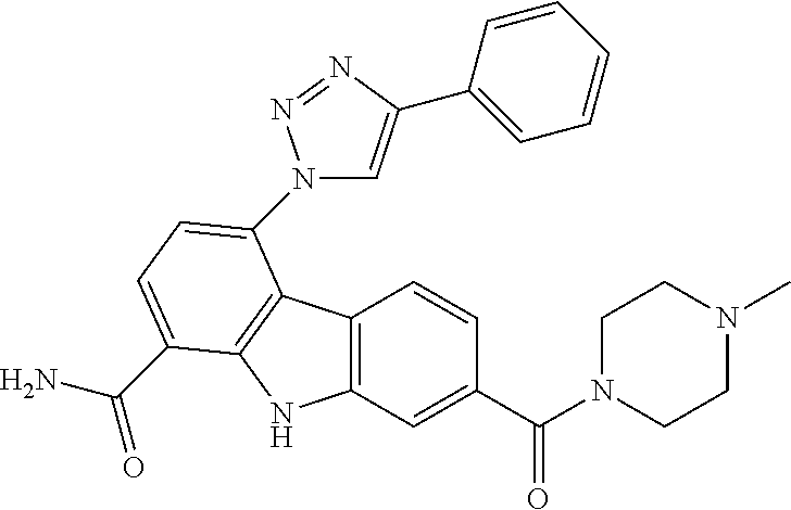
C12=C(C=C(C(N3CCN(C)CC3)=O)C=C1)NC1=C2C(N2C=C(C3=CC=CC=C3)N=N2)=CC=C1C(N)=O
